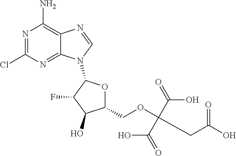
N1=C(Cl)N=C2C(=C1N)N=CN2C1OC(COC(CC(O)=O)(C(=O)O)C(=O)O)C(O)C1F
